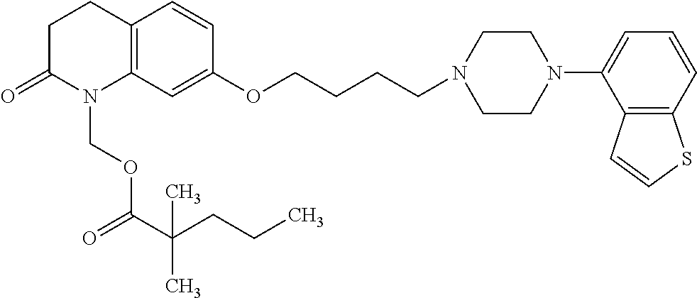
C1C(=O)N(COC(C(CCC)(C)C)=O)C2=C(C1)C=CC(OCCCCN1CCN(C3=CC=CC4=C3C=CS4)CC1)=C2
